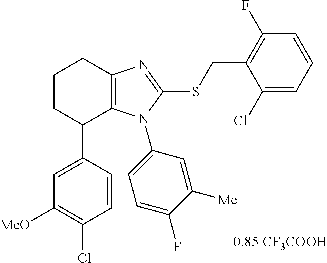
C1([MeO])=C(Cl)C=CC(C2C3=C(CCC2)N=C(SCC2=C(F)C=CC=C2Cl)N3C2=CC=C(F)C([Me])=C2)=C1
